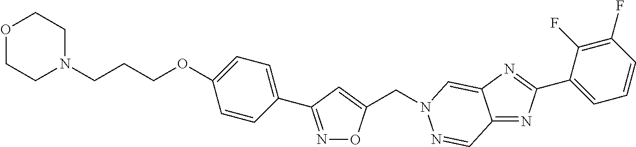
C(N1N=CC2=NC(C3=CC=CC(F)=C3F)=NC2=C1)C1=CC(C2=CC=C(OCCCN3CCOCC3)C=C2)=NO1
